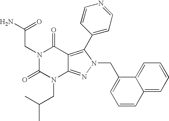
N1(CC(N)=O)C(=O)N(CC(C)C)C2=NN(CC3=CC=CC4=CC=CC=C34)C(C3=CC=NC=C3)=C2C1=O
